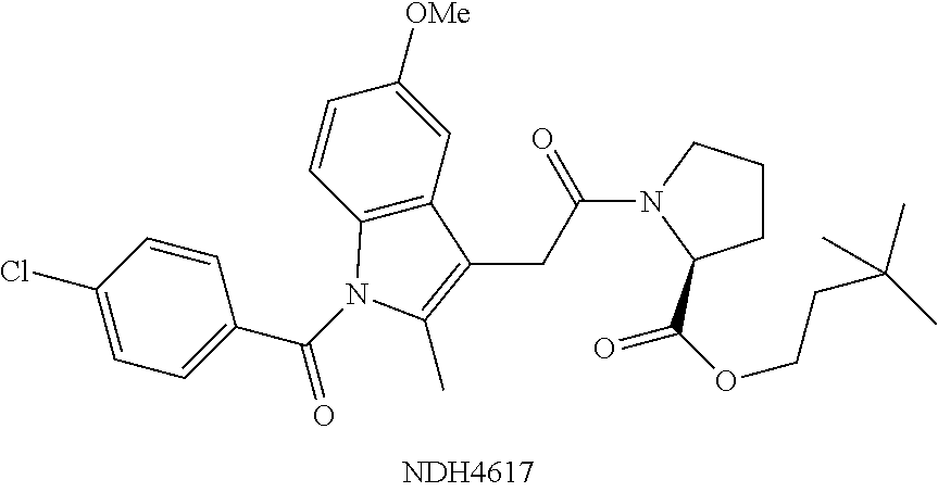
C1(Cl)=CC=C(C(=O)N2C3=C(C=C([OMe])C=C3)C(CC(=O)N3CCCC3C(=O)OCCC(C)(C)C)=C2C)C=C1
